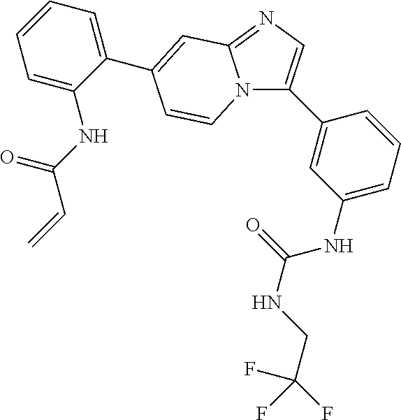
N12C(C3=CC(NC(NCC(F)(F)F)=O)=CC=C3)=CN=C1C=C(C1=CC=CC=C1NC(C=C)=O)C=C2
